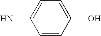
NC1=CC=C(O)C=C1
